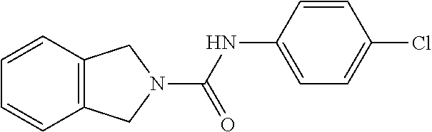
C1=CC2=C(C=C1)CN(C(NC1=CC=C(Cl)C=C1)=O)C2
